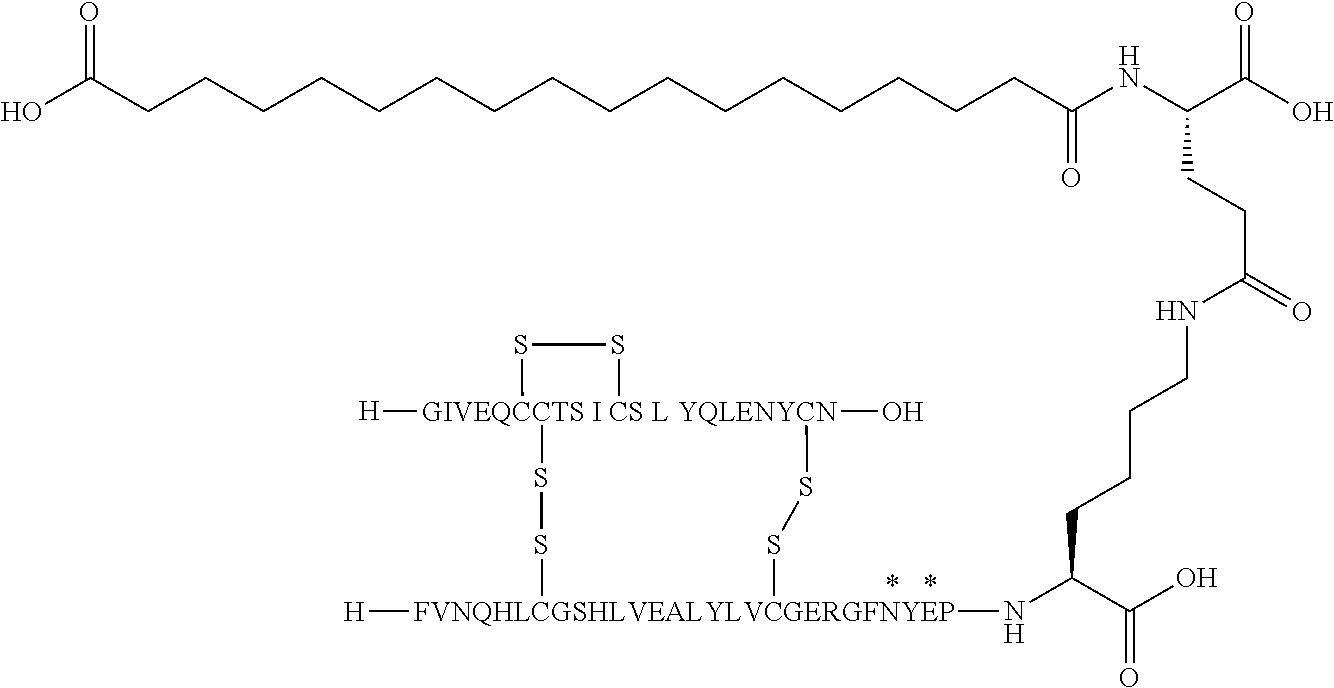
C(CCC(C(O)=O)N[FVNQHLCGSHLVEALYLVCGERGFNYEP]1([H])SS[GIVEQCCTS I CS L YQLENYCN]2(O)([H])(SS1)SS2)CNC(CCC(C(=O)O)NC(=O)CCCCCCCCCCCCCCCCC(O)=O)=O
